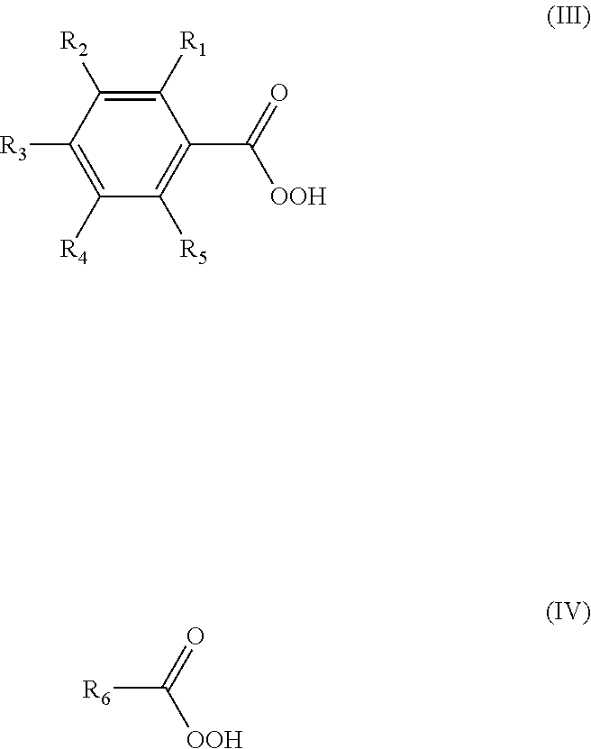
[R4]C1=C([R3])C([R2])=C([R1])C(C(=O)[OOH])=C1[R5].O=C([R6])[OOH]
